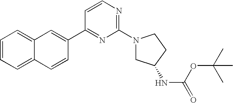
C1=CC=C2C(=C1)C=C(C1=NC(N3CC(NC(=O)OC(C)(C)C)CC3)=NC=C1)C=C2
